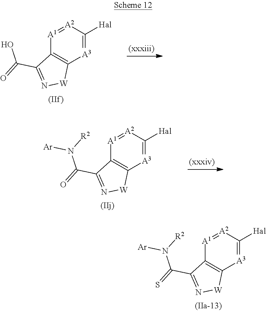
[A1]1=[A2]C([Hal])=[A3]C2=C1C(C(=S)N([R2])[Ar])=N[W]2.[A1]1=[A2]C([Hal])=[A3]C2=C1C(C(=O)O)=N[W]2.[A1]1=[A2]C([Hal])=[A3]C2=C1C(C(=O)N([R2])[Ar])=N[W]2
